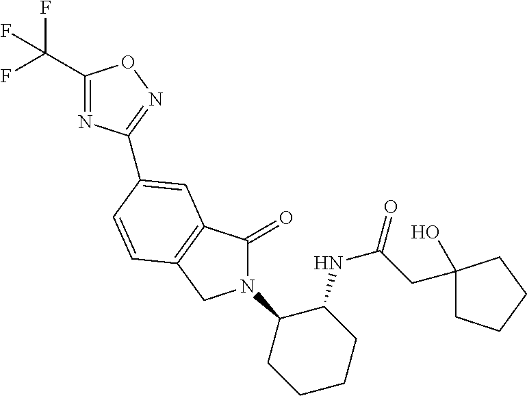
C1(C(F)(F)F)=NC(C2=CC3=C(CN(C4CCCCC4NC(CC4(O)CCCC4)=O)C3=O)C=C2)=NO1
